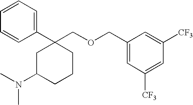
C1=CC=C(C2(COCC3=CC([CF3])=CC([CF3])=C3)CC(N(C)C)CCC2)C=C1
